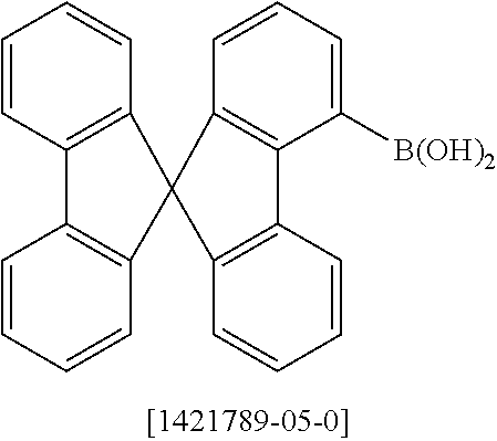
C1=CC2=C(C=C1)C1(C3=C2C=CC=C3)C2=C(C([B(OH)2])=CC=C2)C2=C1C=CC=C2
